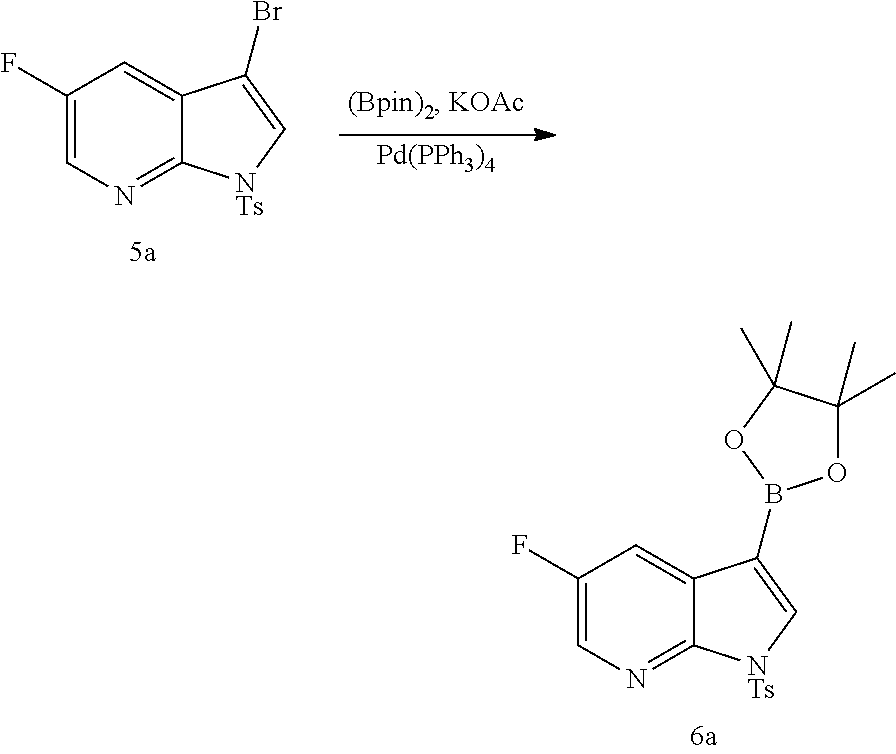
C1(F)=CN=C2C(=C1)C(Br)=C[NTs]2.[Pd(PPh3)4].C1(F)=CN=C2C(=C1)C(B1OC(C)(C)C(C)(C)O1)=C[NTs]2
